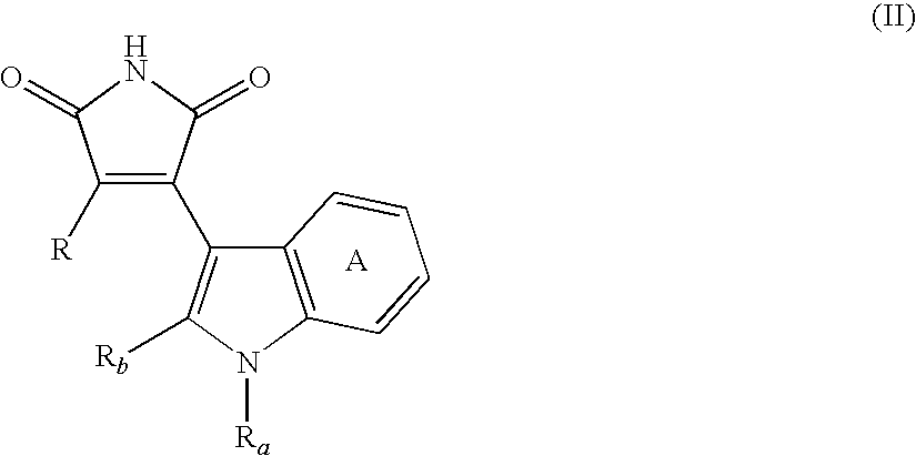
C1([R])=C(C2=C([Rb])N([Ra])C3=C2C=CC=C3)C(=O)NC1=O
